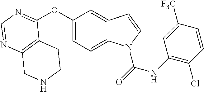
C12=C(N=CN=C1OC1=CC=C3C(=C1)C=CN3C(=O)NC1=C(Cl)C=CC([F3C])=C1)CNCC2
